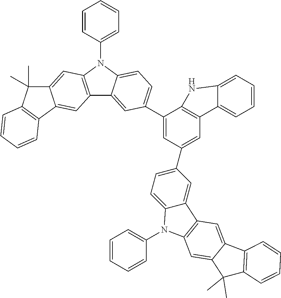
C1(C2=CC=C3C(=C2)C2=C(N3C3=CC=CC=C3)C=C3C(=C2)C2=C(C3(C)C)C=CC=C2)=CC(C2=CC=C3C(=C2)C2=C(N3C3=CC=CC=C3)C=C3C(=C2)C2=C(C3(C)C)C=CC=C2)=CC2=C1NC1=CC=CC=C21
